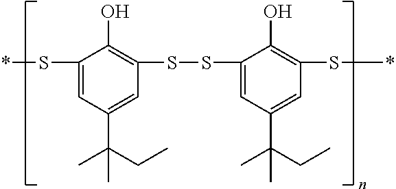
C1(S*)=CC(C(CC)(C)C)=CC(SSC2=CC(C(CC)(C)C)=CC(S*)=C2O)=C1O
